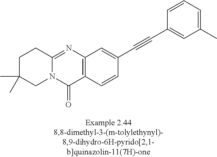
C1C(C)(C)CN2C(=NC3=C(C2=O)C=CC(C#CC2=CC(C)=CC=C2)=C3)C1
